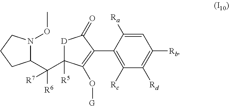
C1=C([Ra])C(C2=C(O[G])C(C(C3N(OC)CCC3)([R6])[R7])([R5])[D]C2=O)=C([Rc])C([Rd])=C1[Rb]
